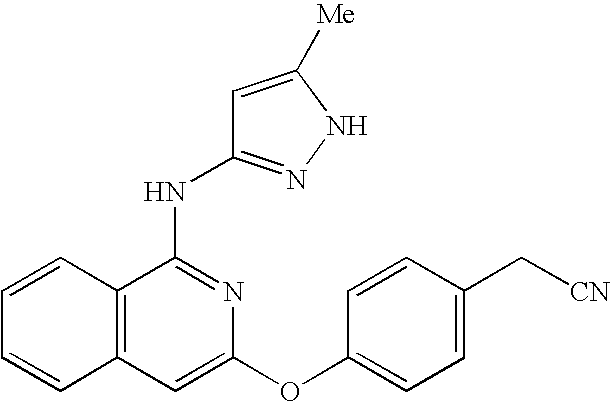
N(C1=NC(OC2=CC=C(C[CN])C=C2)=CC2=C1C=CC=C2)C1=NNC([Me])=C1
